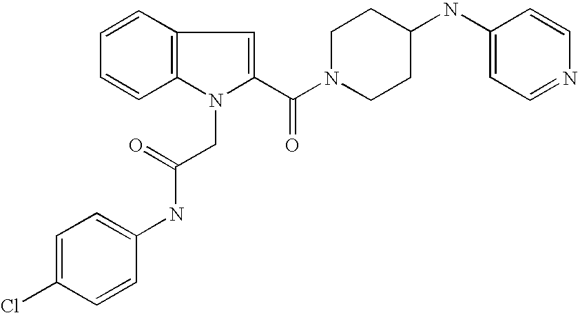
C1=CC2=C(C=C1)N(CC(NC1=CC=C(Cl)C=C1)=O)C(C(=O)N1CCC(NC3=CC=NC=C3)CC1)=C2
